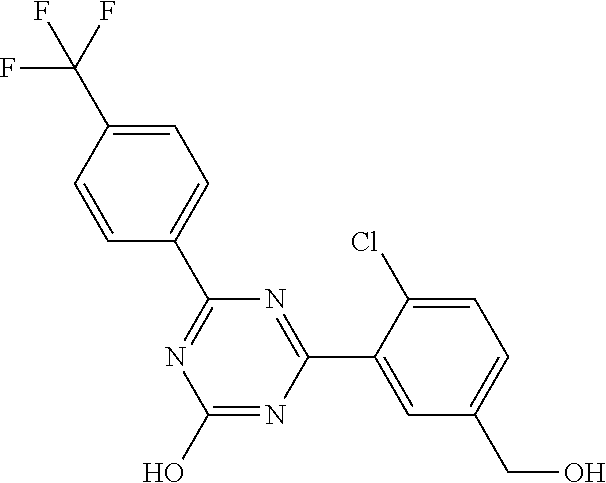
N1=C(C2=CC(CO)=CC=C2Cl)N=C(O)N=C1C1=CC=C(C(F)(F)F)C=C1
